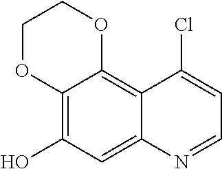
C12=C(O)C=C3C(=C1OCCO2)C(Cl)=CC=N3
